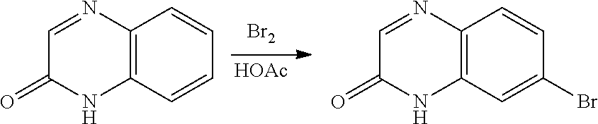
[Br2].[HOAc].C12=C(C=CC=C1)NC(=O)C=N2.C12=C(C=C(Br)C=C1)NC(=O)C=N2
